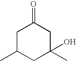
C1C(C)CC(O)(C)CC1=O
